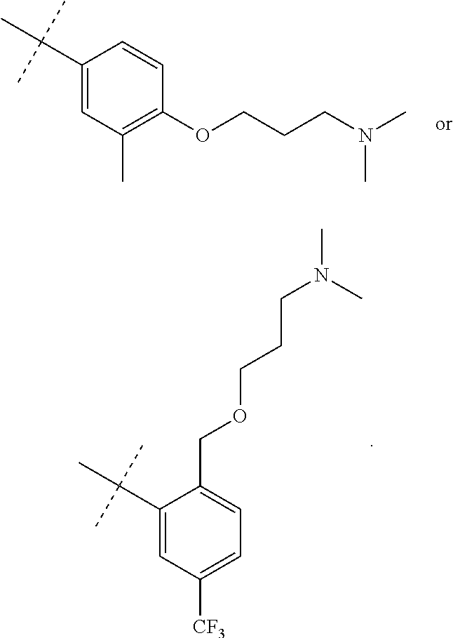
C1(C(C)(C)C)=CC(C)=C(OCCCN(C)C)C=C1.C1(C(C)(C)C)=CC([CF3])=CC=C1COCCCN(C)C
